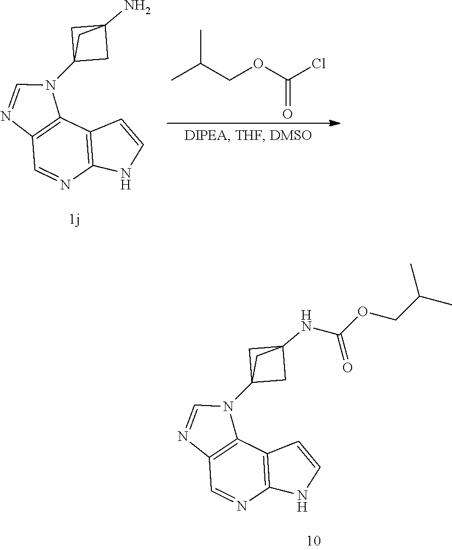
C12=C(C3=C(C=N1)N=CN3C13CC(N)(C1)C3)C=CN2.CC(COC(Cl)=O)C.C12=C(C3=C(C=N1)N=CN3C13CC(NC(OCC(C)C)=O)(C1)C3)C=CN2
